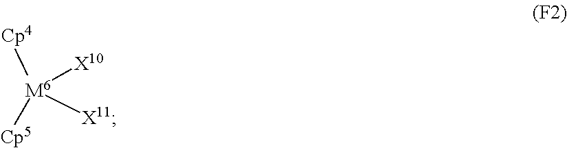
[Cp4][M6]([Cp5])([X10])[X11]
